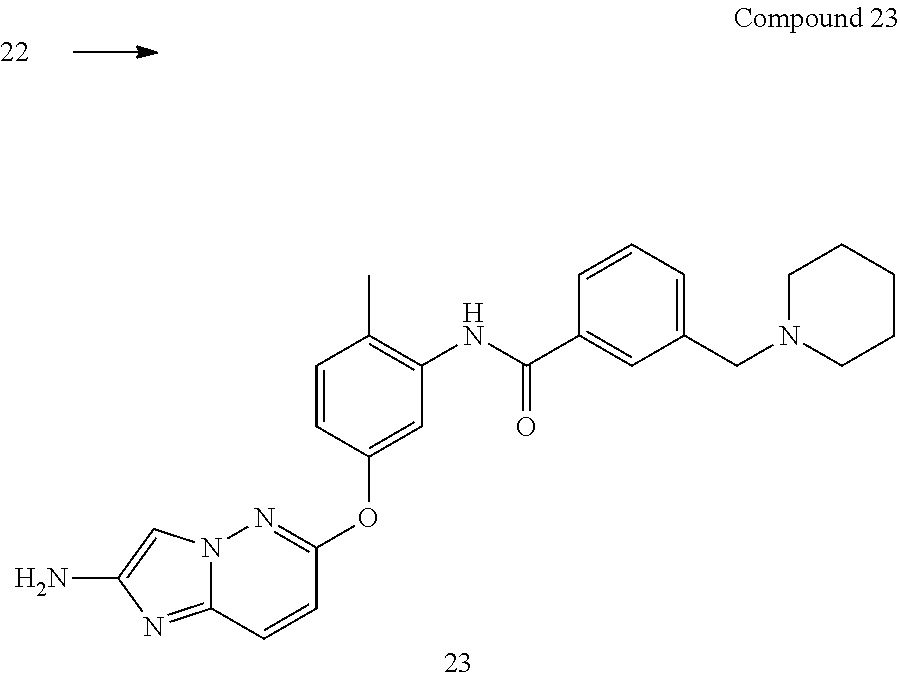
N12C(=NC(N)=C1)C=CC(OC1=CC(NC(=O)C3=CC(CN4CCCCC4)=CC=C3)=C(C)C=C1)=N2
